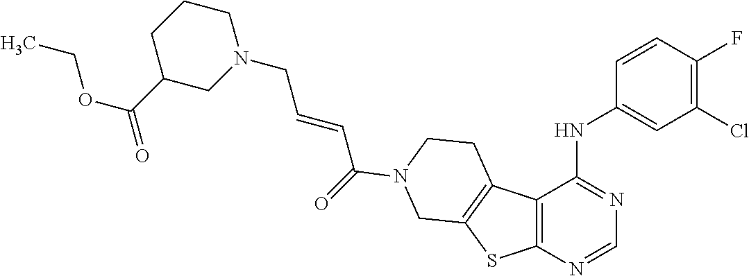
N1(CC=CC(=O)N2CCC3=C(SC4=C3C(NC3=CC(Cl)=C(F)C=C3)=NC=N4)C2)CCCC(C(=O)OCC)C1
